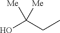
OC(CC)([Me])[Me]
